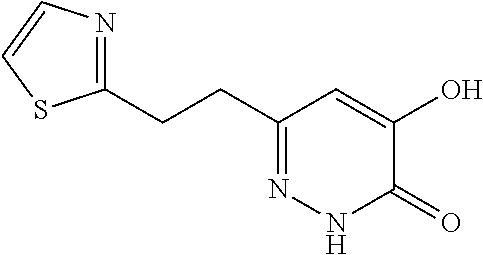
C(CC1=NNC(=O)C(O)=C1)C1=NC=CS1
